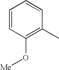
C1=CC(O[Me])=C(C)C=C1
